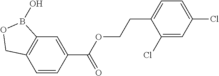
C12=C(C=CC(C(OCCC3=CC=C(Cl)C=C3Cl)=O)=C1)COB2O
